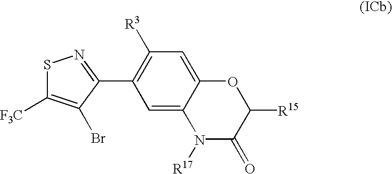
C1([R3])=C(C2=NSC([F3C])=C2Br)C=C2C(=C1)OC([R15])C(=O)N2[R17]
